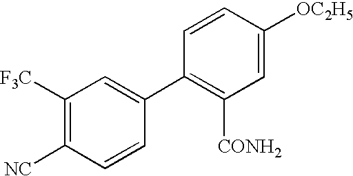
C1([F3C])=C([NC])C=CC(C2=C([CONH2])C=C([OC2H5])C=C2)=C1
